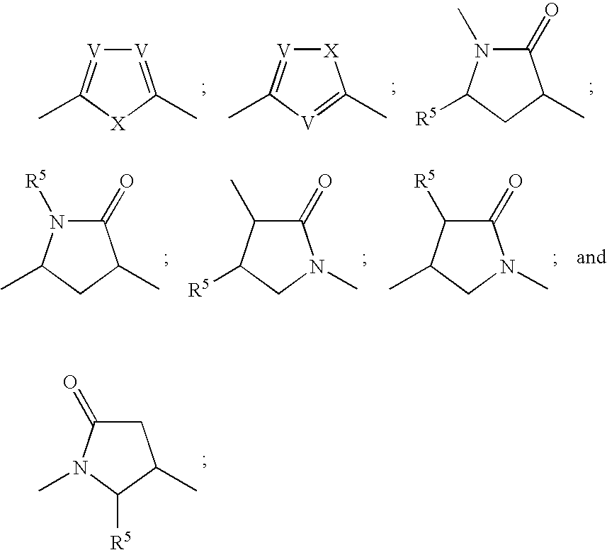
[V]1=C(C)[X]C(C)=[V]1.[X]1[V]=C(C)[V]=C1C.C1(=O)N(C)C([R5])CC1C.C1(=O)N([R5])C(C)CC1C.C1(=O)C(C)C([R5])CN1C.C1(=O)C([R5])C(C)CN1C.C1C(=O)N(C)C([R5])C1C
